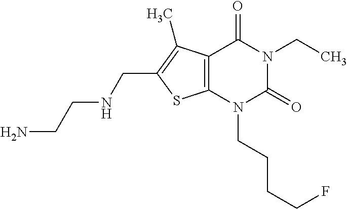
C12=C(N(CCCCF)C(=O)N(CC)C1=O)SC(CNCCN)=C2C
